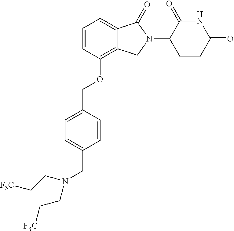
O(C1=C2C(=CC=C1)C(=O)N(C1CCC(=O)NC1=O)C2)CC1=CC=C(CN(CC[F3C])CC[F3C])C=C1
